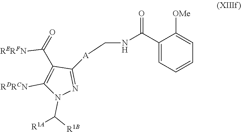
C(NC[A]C1=NN(C([R1B])[R1A])C([RDRCN])=C1C(=O)[RERFN])(=O)C1=CC=CC=C1[OMe]
